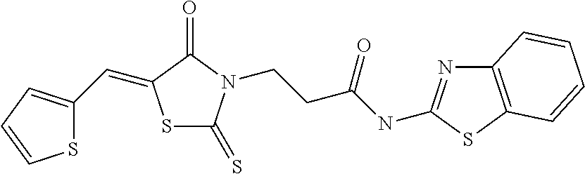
S1C(C=C2SC(=S)N(CCC(NC3=NC4=C(S3)C=CC=C4)=O)C2=O)=CC=C1
